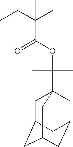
C1C2CC3CC(CC1(C(OC(C(CC)(C)C)=O)(C)C)C3)C2
